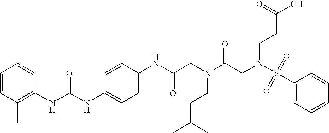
C1=CC(C)=C(NC(NC2=CC=C(NC(CN(C(CN(S(=O)(C3=CC=CC=C3)=O)CCC(O)=O)=O)CCC(C)C)=O)C=C2)=O)C=C1
